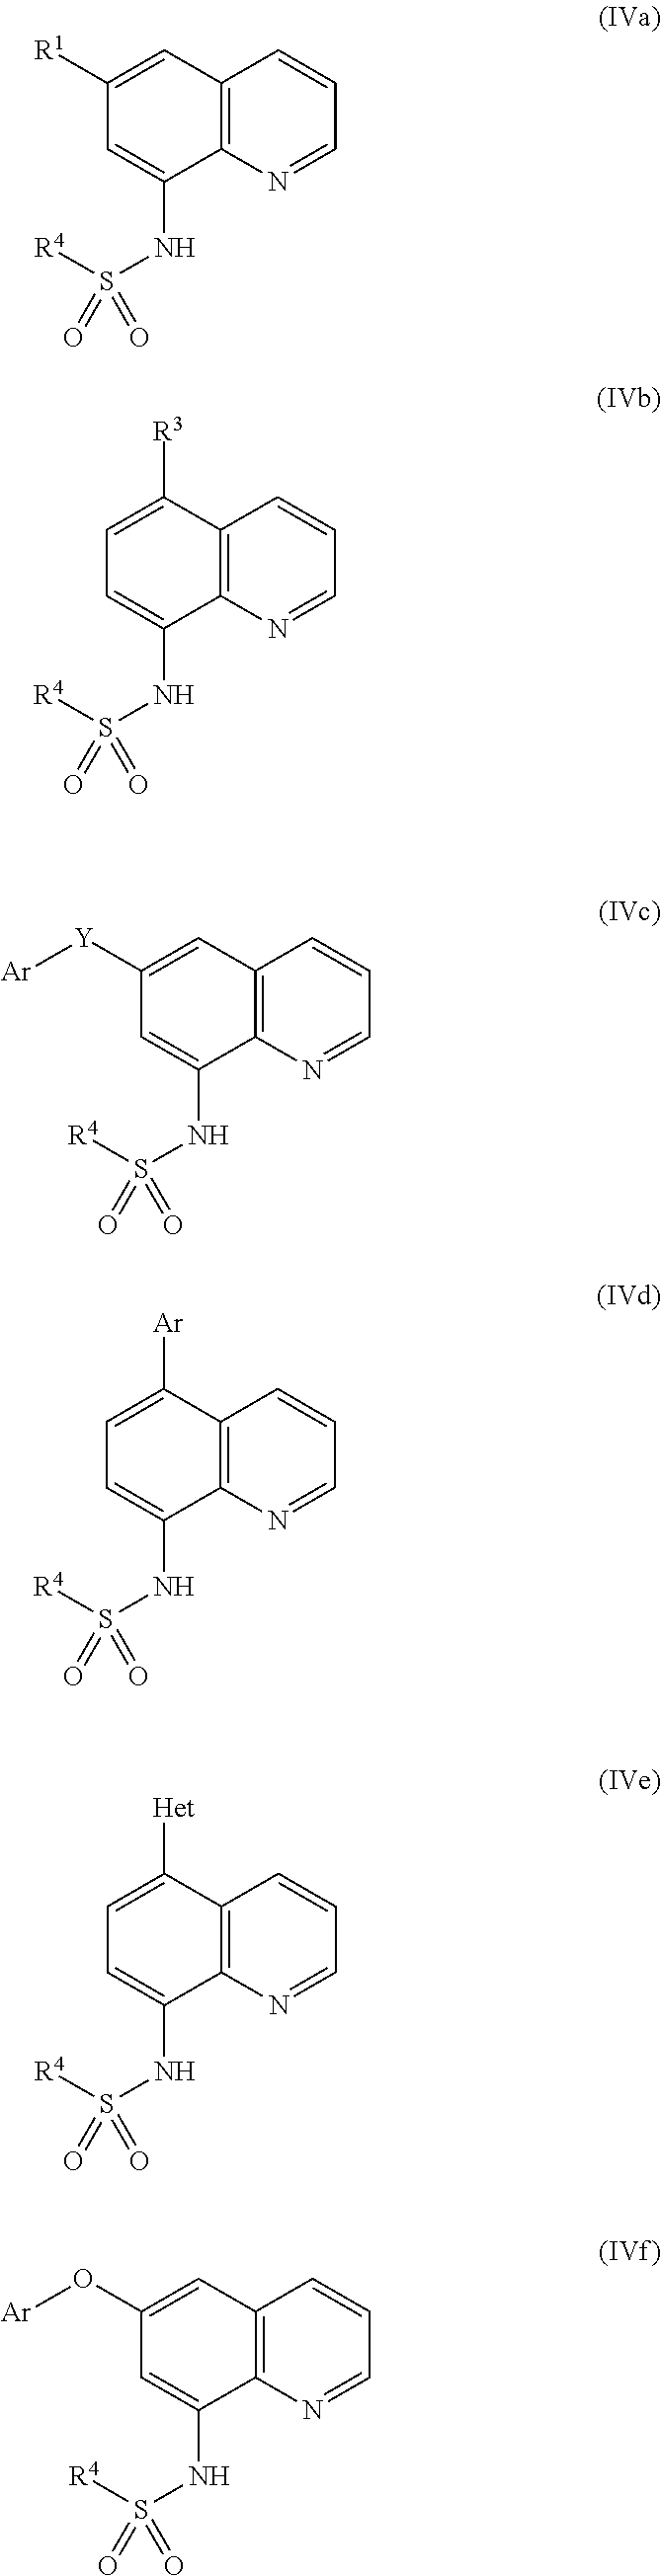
C12=C(N=CC=C1)C(NS([R4])(=O)=O)=CC([R1])=C2.C12=C(N=CC=C1)C(NS([R4])(=O)=O)=CC=C2[R3].C12=C(N=CC=C1)C(NS([R4])(=O)=O)=CC([Y][Ar])=C2.C12=C(N=CC=C1)C(NS([R4])(=O)=O)=CC=C2[Ar].C12=C(N=CC=C1)C(NS([R4])(=O)=O)=CC=C2[Het].C12=C(N=CC=C1)C(NS([R4])(=O)=O)=CC(O[Ar])=C2
